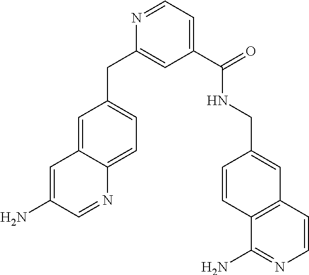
N1=CC=C(C(=O)NCC2=CC3=C(C=C2)C(N)=NC=C3)C=C1CC1=CC=C2C(=C1)C=C(N)C=N2
